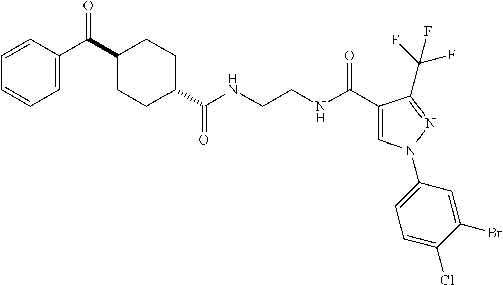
C1(C(C2=CC=CC=C2)=O)CCC(C(NCCNC(C2=CN(C3=CC=C(Cl)C(Br)=C3)N=C2C(F)(F)F)=O)=O)CC1
